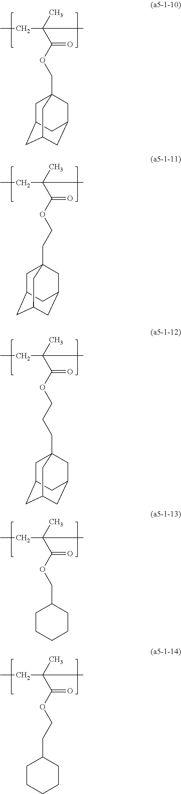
C(C(C)(C(=O)OCC12CC3CC(CC(C1)C3)C2)C)C.C(C(C)(C(=O)OCCC12CC3CC(CC(C1)C3)C2)C)C.C(C(C)(C(=O)OCCCC12CC3CC(CC(C1)C3)C2)C)C.C(C(C)(C(=O)OCC1CCCCC1)C)C.C(C(C)(C(=O)OCCC1CCCCC1)C)C
